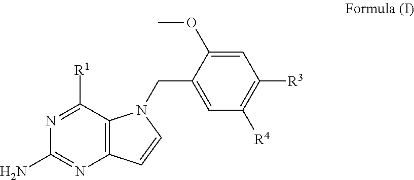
C12=C(C([R1])=NC(N)=N1)N(CC1=CC([R4])=C([R3])C=C1OC)C=C2
